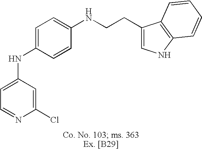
C1=C(NC2=CC=C(NCCC3=CNC4=C3C=CC=C4)C=C2)C=C(Cl)N=C1
